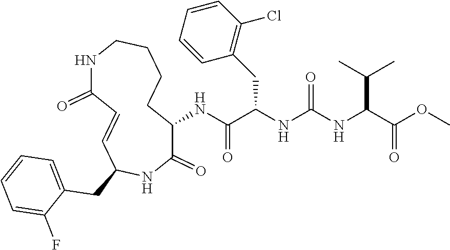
C1(NC(C(NC(NC(C(OC)=O)C(C)C)=O)CC2=C(Cl)C=CC=C2)=O)C(=O)NC(CC2=CC=CC=C2F)C=CC(=O)NCCCC1
